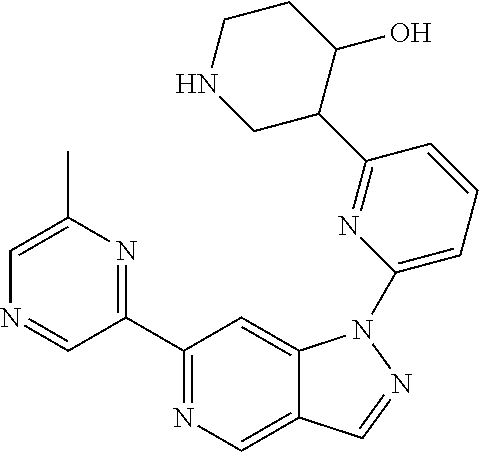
C1(C2=NC(C)=CN=C2)=NC=C2C(=C1)N(C1=CC=CC(C3C(O)CCNC3)=N1)N=C2
